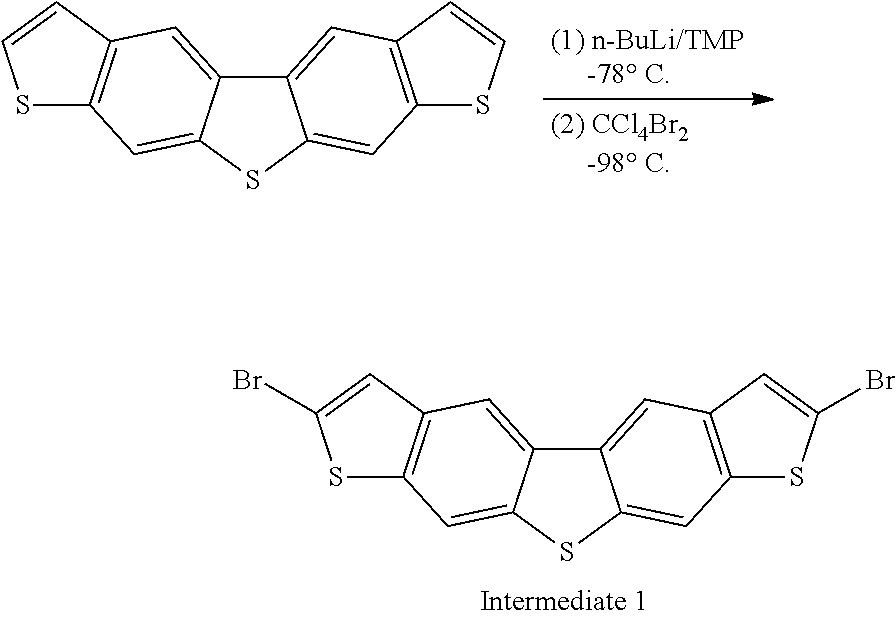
C12=CC3=C(C=C1SC1=CC4=C(C=C21)C=CS4)SC=C3.C12=CC3=C(C=C1SC1=CC4=C(C=C21)C=C(Br)S4)SC(Br)=C3
